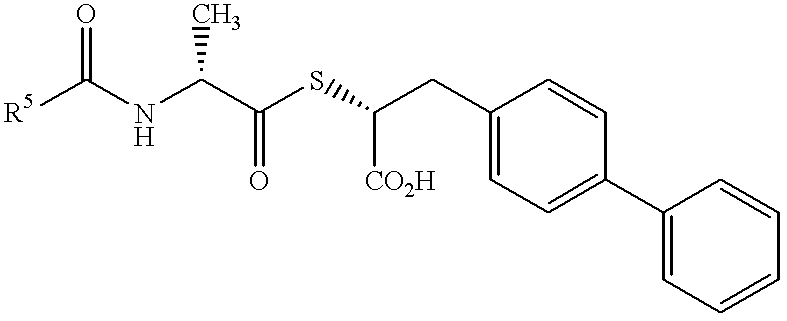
[CO2H]C(SC(C(NC([R5])=O)C)=O)CC1=CC=C(C2=CC=CC=C2)C=C1
